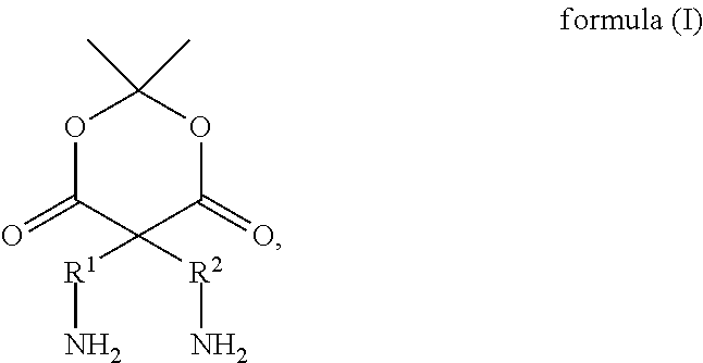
O1C(=O)C([R1]N)([R2]N)C(=O)OC1(C)C
